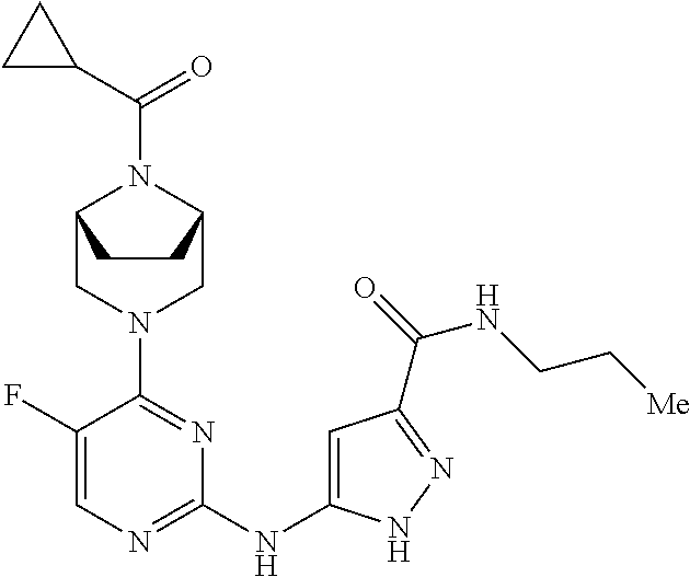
C1(F)=CN=C(NC2=CC(C(=O)NCC[Me])=NN2)N=C1N1CC2N(C(C3CC3)=O)C(C1)CC2
